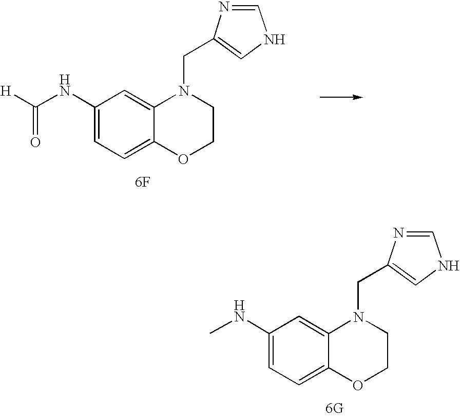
C1(NC([H])=O)=CC=C2C(=C1)N(CC1=CNC=N1)CCO2.[6F].C1(NC)=CC=C2C(=C1)N(CC1=CNC=N1)CCO2.[6G]
